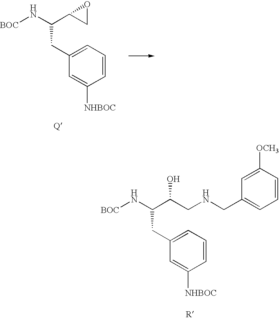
[BOC]NC(C(CNCC1=CC=CC([OCH3])=C1)O)CC1=CC=CC([NHBOC])=C1.[R].[BOC]NC(C1CO1)CC1=CC=CC([NHBOC])=C1.[Q]
